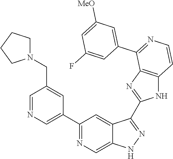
C1(C2=CN=CC(CN3CCCC3)=C2)=NC=C2C(=C1)C(C1=NC3=C(N1)C=CN=C3C1=CC([MeO])=CC(F)=C1)=NN2
